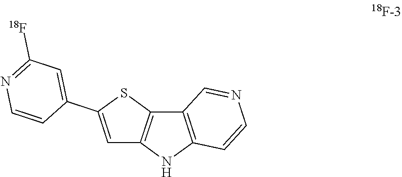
C12=C(C3=C(N1)C=CN=C3)SC(C1=CC([18F])=NC=C1)=C2
